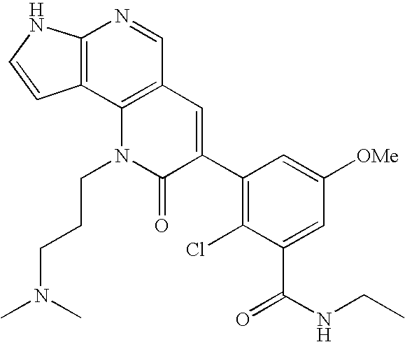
C12=C(C3=C(C=N1)C=C(C1=C(Cl)C(C(NCC)=O)=CC([OMe])=C1)C(=O)N3CCCN(C)C)C=CN2
